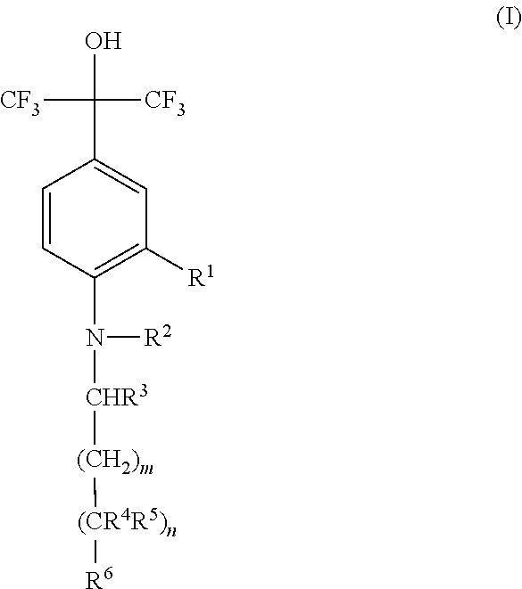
C1=CC(N([CHR3][(CH2)m][(CR4R5)n][R6])[R2])=C([R1])C=C1C(O)([CF3])[CF3]
